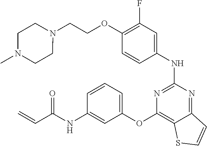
O(C1=C(F)C=C(NC2=NC(OC3=CC=CC(NC(C=C)=O)=C3)=C3C(=N2)C=CS3)C=C1)CCN1CCN(C)CC1
